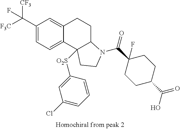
[F3C]C(C1=CC=C2C(=C1)CCC1C2([O2S]C2=CC(Cl)=CC=C2)CCN1C(C1(F)CCC(C(=O)O)CC1)=O)([CF3])F
